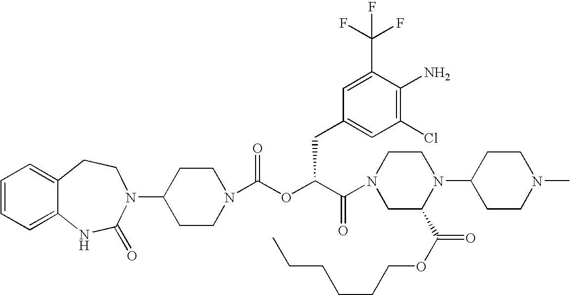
C1(N2C(=O)NC3=CC=CC=C3CC2)CCN(C(OC(C(=O)N2CC(C(OCCCCCC)=O)N(C3CCN(C)CC3)CC2)CC2=CC(Cl)=C(N)C(C(F)(F)F)=C2)=O)CC1
